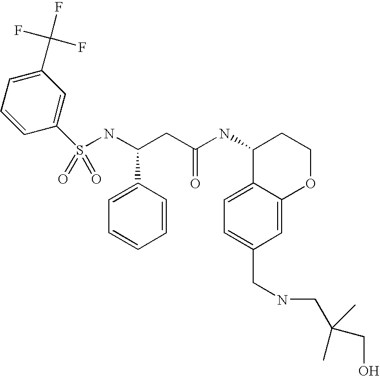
C1(S(NC(CC(NC2C3=CC=C(CNCC(CO)(C)C)C=C3OCC2)=O)C2=CC=CC=C2)(=O)=O)=CC(C(F)(F)F)=CC=C1
